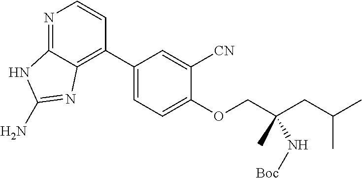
C1(C2=C3C(=NC=C2)NC(N)=N3)=CC=C(OCC(CC(C)C)(C)N[Boc])C([CN])=C1
